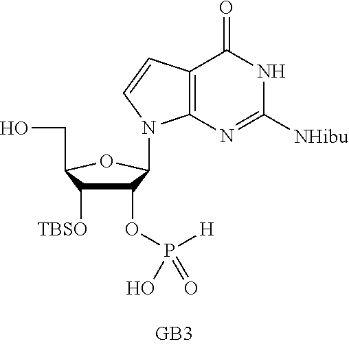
C12=C(N=C([NHibu])NC1=O)N(C1C(OP([H])(=O)O)C([TBSO])C(CO)O1)C=C2
